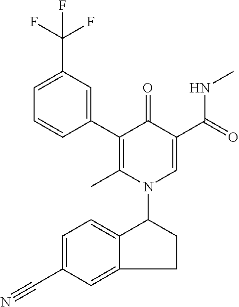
C1=C(C(F)(F)F)C=C(C2=C(C)N(C3C4=CC=C(C#N)C=C4CC3)C=C(C(NC)=O)C2=O)C=C1
